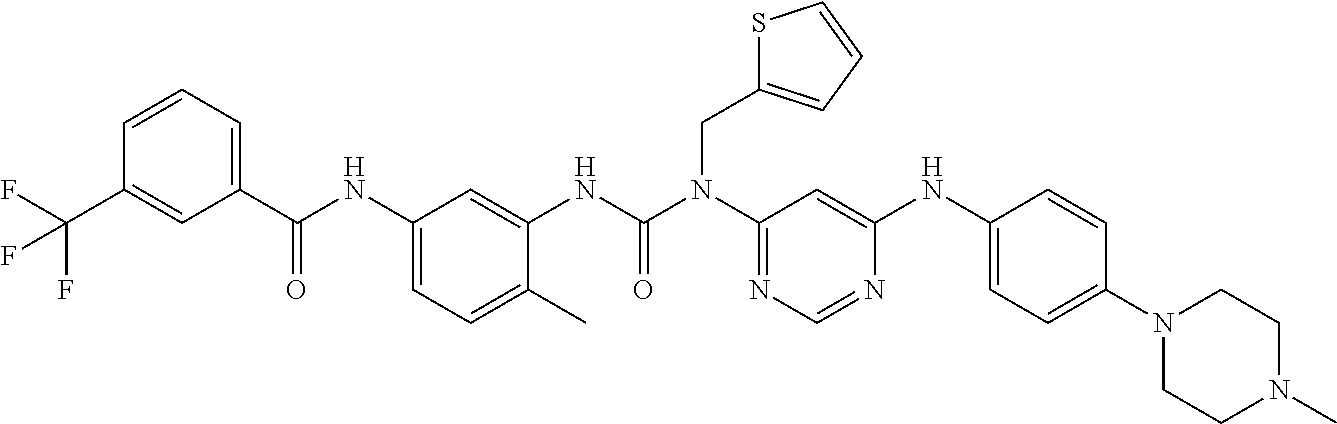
C1(C(NC2=CC=C(C)C(NC(N(C3=NC=NC(NC4=CC=C(N5CCN(C)CC5)C=C4)=C3)CC3=CC=CS3)=O)=C2)=O)=CC=CC(C(F)(F)F)=C1
